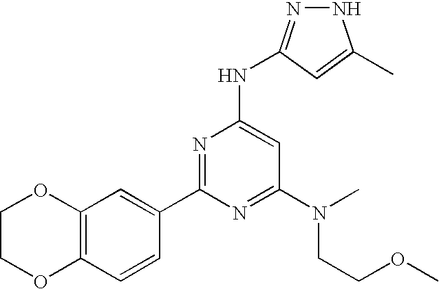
N1N=C(NC2=CC(N(CCOC)C)=NC(C3=CC4=C(C=C3)OCCO4)=N2)C=C1C
